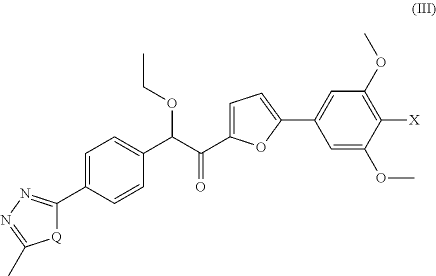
[Q]1C(C2=CC=C(C(C(C3=CC=C(C4=CC(OC)=C([X])C(OC)=C4)O3)=O)OCC)C=C2)=NN=C1C
